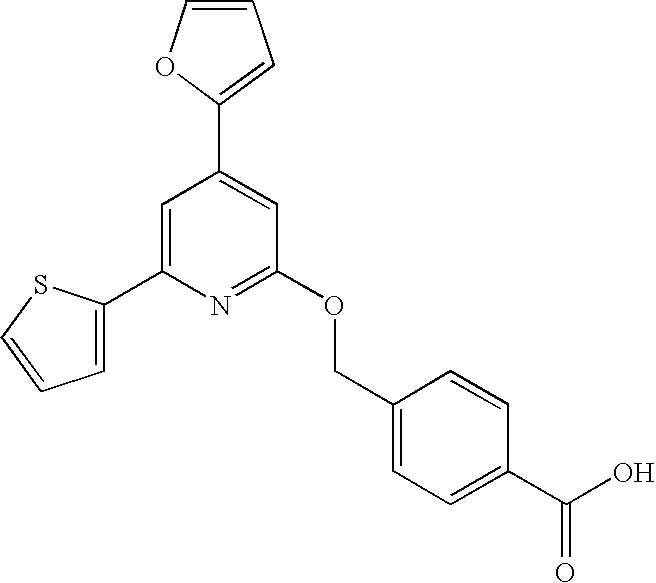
C1=COC(C2=CC(OCC3=CC=C(C(=O)O)C=C3)=NC(C3=CC=CS3)=C2)=C1
